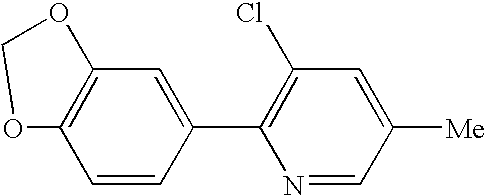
C12=C(C=C(C3=C(Cl)C=C([Me])C=N3)C=C1)OCO2
